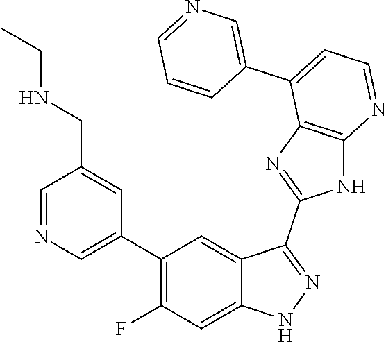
C1=NC=C(C2=C(F)C=C3C(=C2)C(C2=NC4=C(N2)N=CC=C4C2=CN=CC=C2)=NN3)C=C1CNCC
